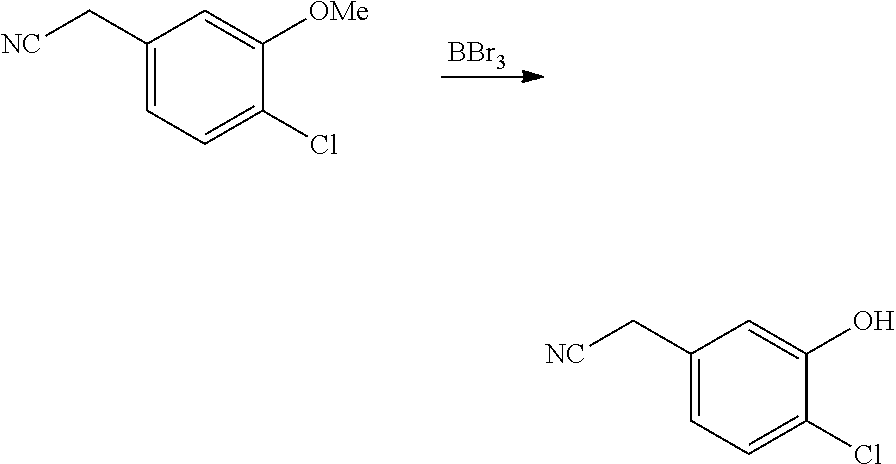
[BBr3].C1(C[NC])=CC=C(Cl)C([OMe])=C1.C1(C[NC])=CC=C(Cl)C(O)=C1
